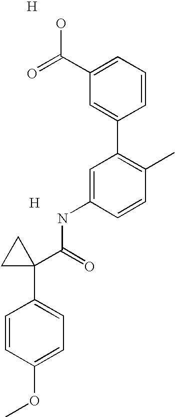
[H].C1=C(NC(=O)C2(C3=CC=C(OC)C=C3)CC2)C=CC(C)=C1C1=CC(C(=O)O)=CC=C1.[H]
